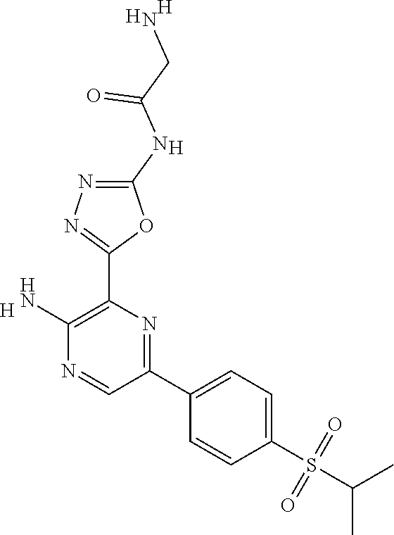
C1(S(C(C)C)(=O)=O)=CC=C(C2=NC(C3=NN=C(NC(CN)=O)O3)=C(N)N=C2)C=C1.[H].[H].[H].[H]
